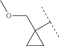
C1CC1(COC)C(C)C
